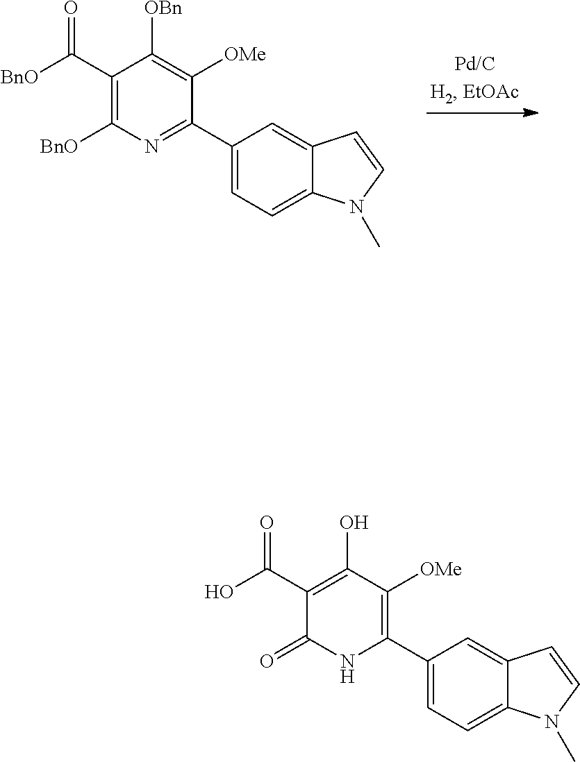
C1(C([BnO])=O)=C([BnO])N=C(C2=CC=C3C(=C2)C=CN3C)C([OMe])=C1[OBn].C1(C(O)=O)=C(O)C([OMe])=C(C2=CC=C3C(=C2)C=CN3C)NC1=O
